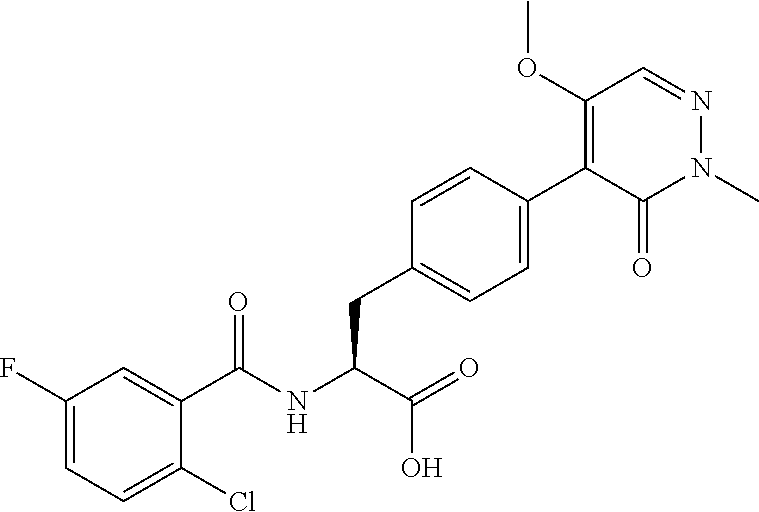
C1(F)=CC=C(Cl)C(C(NC(C(O)=O)CC2=CC=C(C3=C(OC)C=NN(C)C3=O)C=C2)=O)=C1
